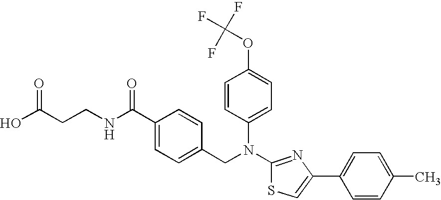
C(CCNC(C1=CC=C(CN(C2=CC=C(OC(F)(F)F)C=C2)C2=NC(C3=CC=C(C)C=C3)=CS2)C=C1)=O)(O)=O
